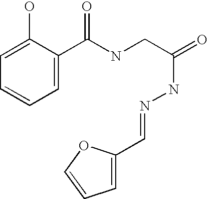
C1=C(O)C(C(NCC(=O)NN=CC2=CC=CO2)=O)=CC=C1
